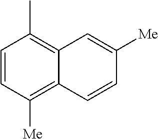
C1=CC([Me])=C2C(=C1C)C=C([Me])C=C2
